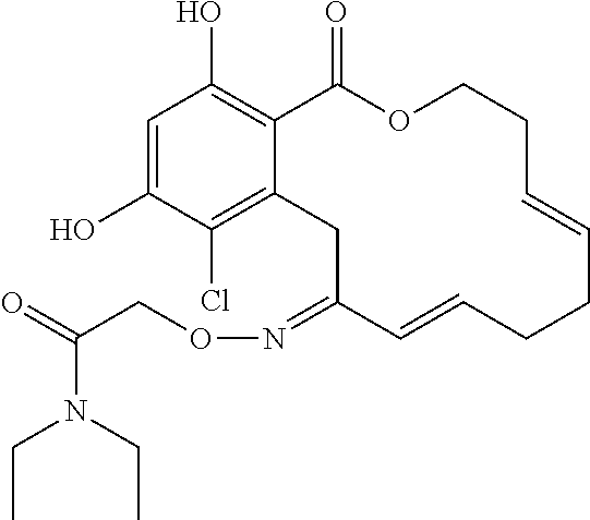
C1=C(O)C(Cl)=C2C(=C1O)C(=O)OCCC=CCCC=CC(=NOCC(=O)N(CC)CC)C2
